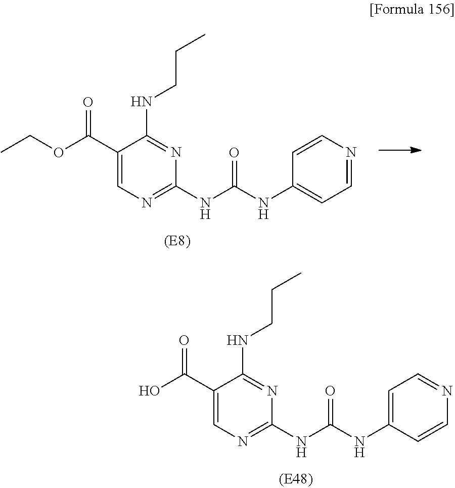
C1(C(OCC)=O)=CN=C(NC(NC2=CC=NC=C2)=O)N=C1NCCC.C1(C(O)=O)=CN=C(NC(NC2=CC=NC=C2)=O)N=C1NCCC
